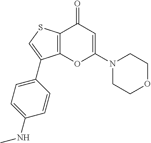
C12=C(SC=C1C1=CC=C(NC)C=C1)C(=O)C=C(N1CCOCC1)O2
